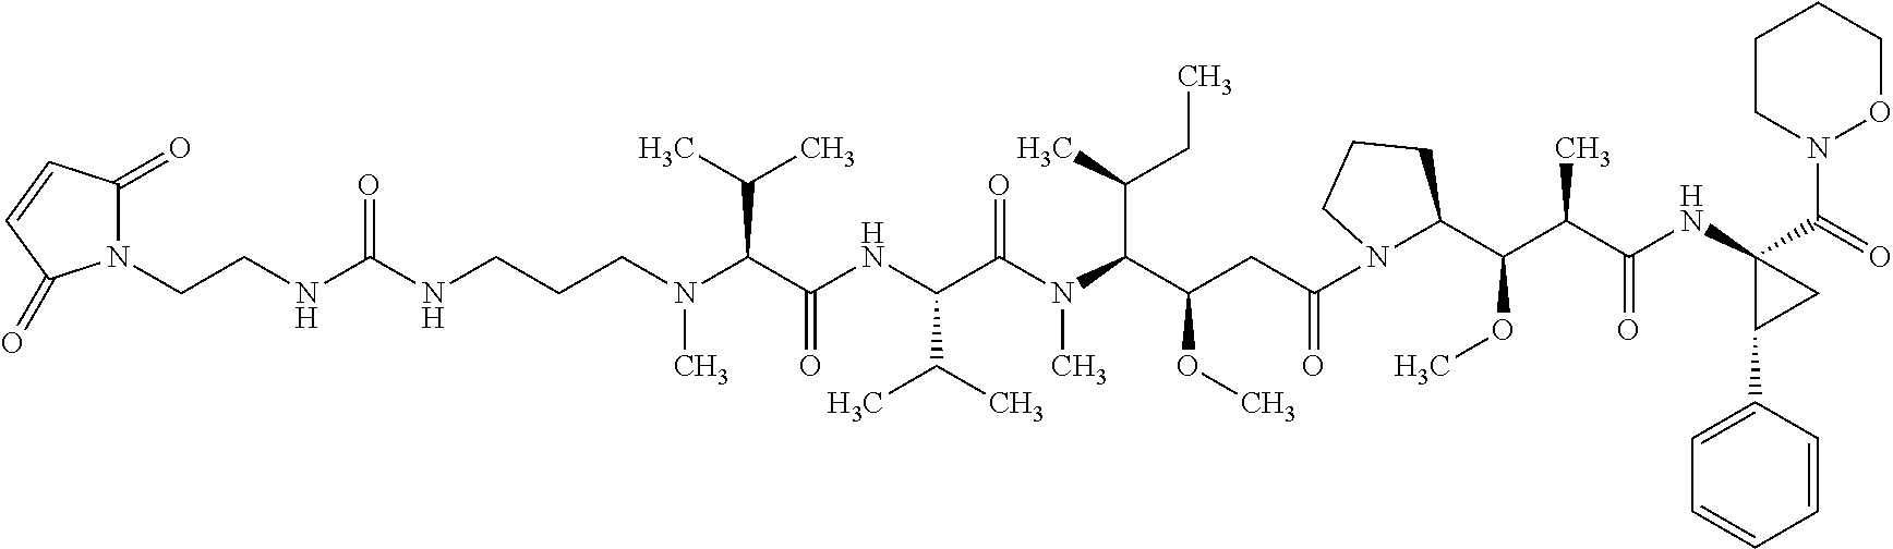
C(CN(C(C(NC(C(N(C(C(CC(=O)N1CCCC1C(OC)C(C(NC1(C(=O)N2OCCCC2)C(C2=CC=CC=C2)C1)=O)C)OC)C(C)CC)C)=O)C(C)C)=O)C(C)C)C)CNC(NCCN1C(=O)C=CC1=O)=O
